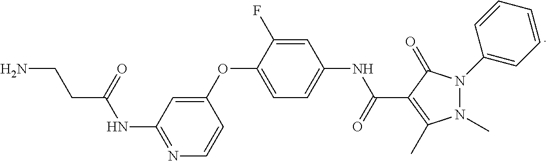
C1(OC2=CC=C(NC(C3=C(C)N(C)N(C4=CC=CC=C4)C3=O)=O)C=C2F)=CC(NC(=O)CCN)=NC=C1
